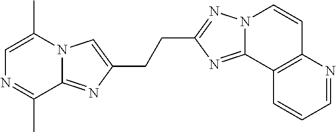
C(CC1=NN2C(=N1)C1=C(C=C2)N=CC=C1)C1=CN2C(=N1)C(C)=NC=C2C
